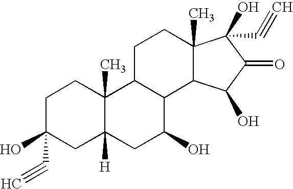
C1(C#C)(O)CC2([H])C(C)(CC1)C1C(C(O)C2)C2C(C)(CC1)C(O)(C#C)C(=O)C2O
